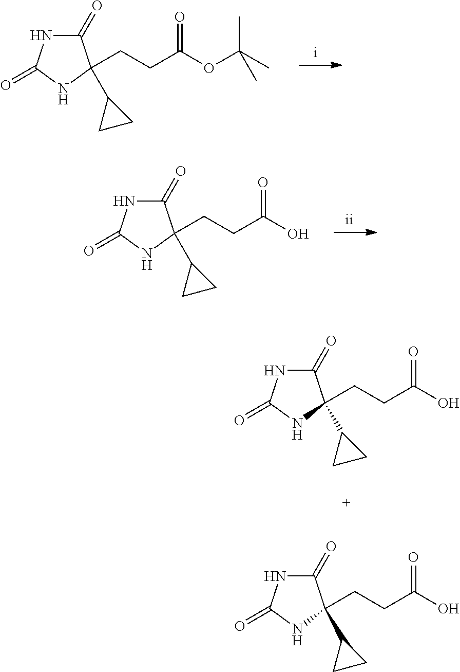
O=C(CCC1(C2CC2)C(=O)NC(=O)N1)OC(C)(C)C.O=C(CCC1(C2CC2)C(=O)NC(=O)N1)O.O=C(CCC1(C2CC2)C(=O)NC(=O)N1)O.O=C(CCC1(C2CC2)C(=O)NC(=O)N1)O
